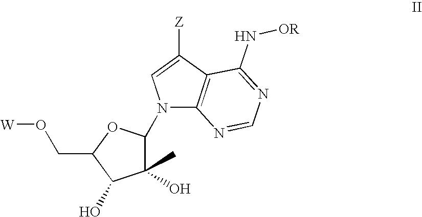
C1(O)(C)C(N2C3=C(C([Z])=C2)C(N[OR])=NC=N3)OC(CO[W])C1O
